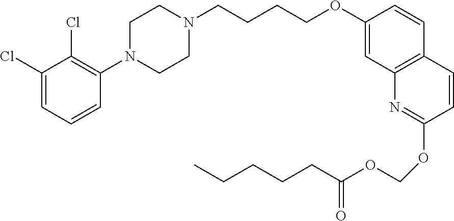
C1(Cl)=CC=CC(N2CCN(CCCCOC3=CC4=C(C=C3)C=CC(OCOC(CCCCC)=O)=N4)CC2)=C1Cl
